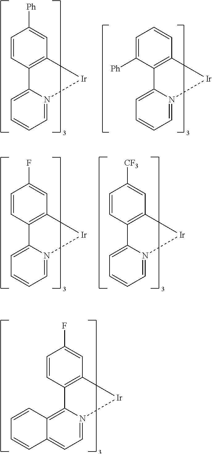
C1=CC2=C(C=C1[Ph])[Ir]N1=CC=CC=C21.C1=C([Ph])C2=C(C=C1)[Ir]N1=CC=CC=C21.C1=CC2=C(C=C1F)[Ir]N1=CC=CC=C21.C1=CC2=C(C=C1[CF3])[Ir]N1=CC=CC=C21.C1=CC2=C(C=C1F)[Ir]N1=CC=C3C(=C21)C=CC=C3
